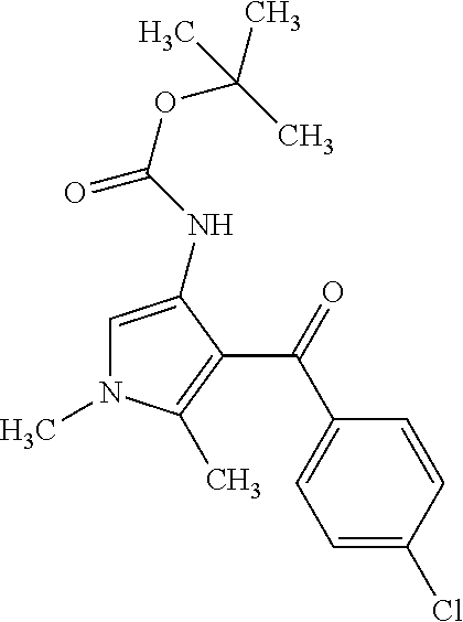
C1=C(NC(OC(C)(C)C)=O)C(C(C2=CC=C(Cl)C=C2)=O)=C(C)N1C
